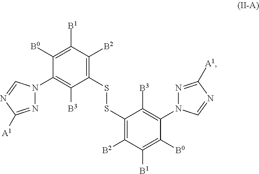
C1([B0])=C([B1])C([B2])=C(SSC2=C([B2])C([B1])=C([B0])C(N3N=C([A1])N=C3)=C2[B3])C([B3])=C1N1N=C([A1])N=C1
